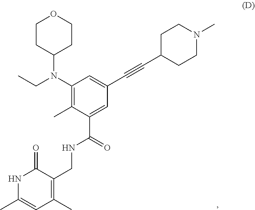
C1(N(CC)C2CCOCC2)=C(C)C(C(NCC2=C(C)C=C(C)NC2=O)=O)=CC(C#CC2CCN(C)CC2)=C1
